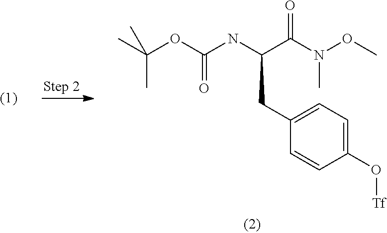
CC(OC(=O)NC(CC1=CC=C(O[Tf])C=C1)C(N(C)OC)=O)(C)C
